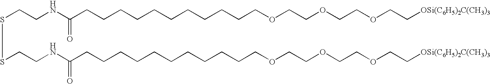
S(CCNC(CCCCCCCCCCCOCCOCCOCC[OSi(C6H5)2C(CH3)3])=O)SCCNC(CCCCCCCCCCCOCCOCCOCC[OSi(C6H5)2C(CH3)3])=O
